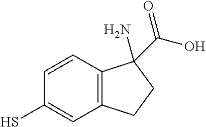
C12=C(C=CC(S)=C1)C(N)(C(O)=O)CC2
